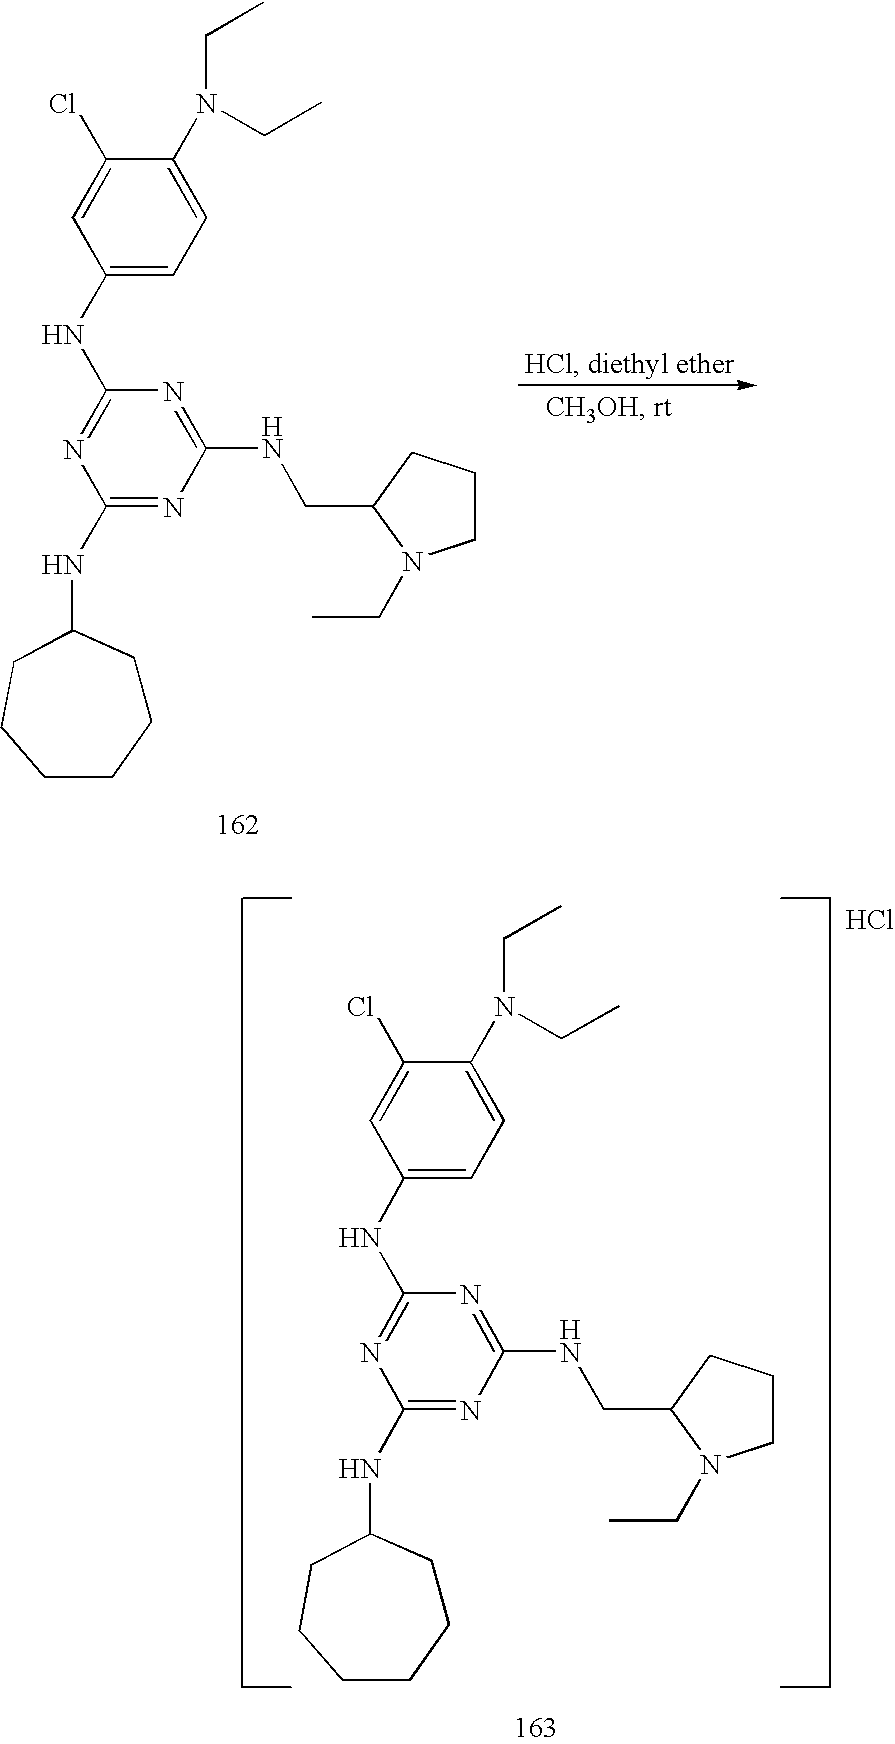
C1(NC2=NC(NC3CCCCCC3)=NC(NCC3CCCN3CC)=N2)=CC=C(N(CC)CC)C(Cl)=C1.Cl.C1(NC2=NC(NC3CCCCCC3)=NC(NCC3CCCN3CC)=N2)=CC=C(N(CC)CC)C(Cl)=C1
